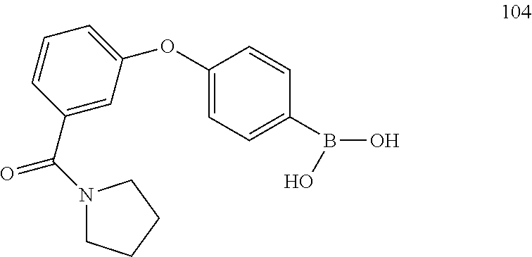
C1(C(N2CCCC2)=O)=CC(OC2=CC=C(B(O)O)C=C2)=CC=C1
